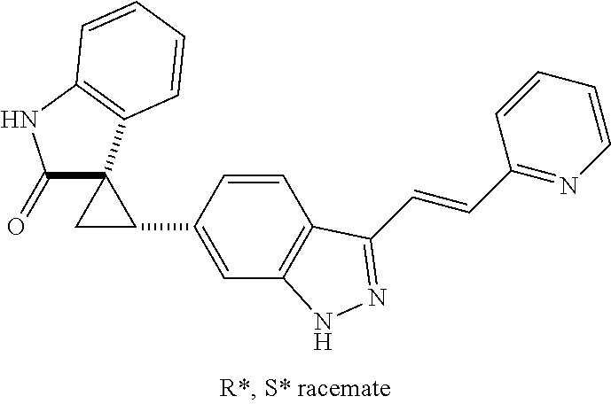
C(=CC1=NC=CC=C1)C1=NNC2=C1C=CC(C1CC13C(=O)NC1=C3C=CC=C1)=C2
